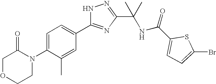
C1OCCN(C2=CC=C(C3=NC(C(NC(C4=CC=C(Br)S4)=O)(C)C)=NN3)C=C2C)C1=O
